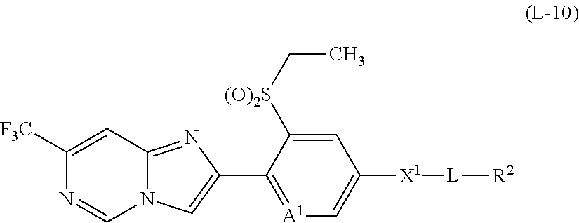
C1([F3C])=CC2=NC(C3=[A1]C=C([X1][L][R2])C=C3[(O)2S]CC)=CN2C=N1
